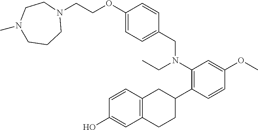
N1(CCOC2=CC=C(CN(C3=C(C4CC5=C(CC4)C=C(O)C=C5)C=CC(OC)=C3)CC)C=C2)CCN(C)CCC1
